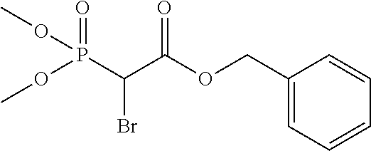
C1(COC(C(P(OC)(=O)OC)Br)=O)=CC=CC=C1
